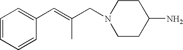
C1=CC=CC(C=C(CN2CCC(N)CC2)C)=C1
